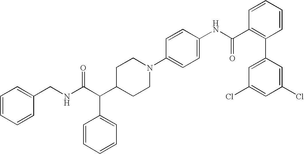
C(C(C1CCN(C2=CC=C(NC(C3=C(C4=CC(Cl)=CC(Cl)=C4)C=CC=C3)=O)C=C2)CC1)C1=CC=CC=C1)(NCC1=CC=CC=C1)=O
